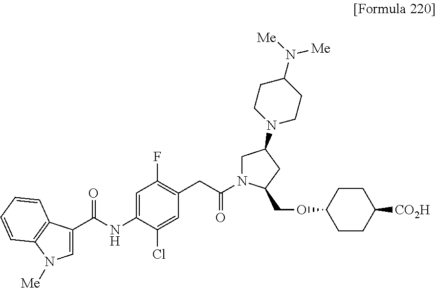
C1(C(NC2=CC(F)=C(CC(N3CC(N4CCC(N([Me])[Me])CC4)CC3COC3CCC([CO2H])CC3)=O)C=C2Cl)=O)=CN([Me])C2=C1C=CC=C2
